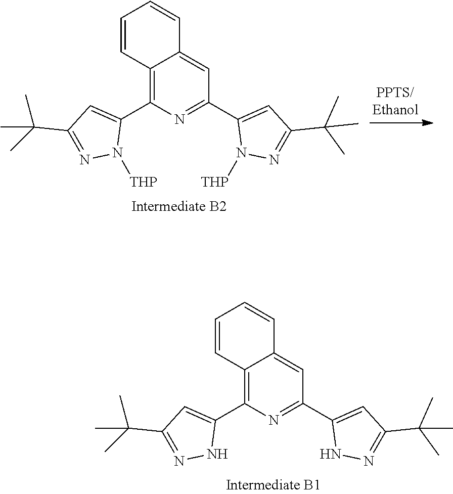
C12=C(C3=CC(C(C)(C)C)=NN3)N=C(C3=CC(C(C)(C)C)=NN3)C=C1C=CC=C2.C12=C(C3=CC(C(C)(C)C)=NN3[THP])N=C(C3=CC(C(C)(C)C)=NN3[THP])C=C1C=CC=C2
